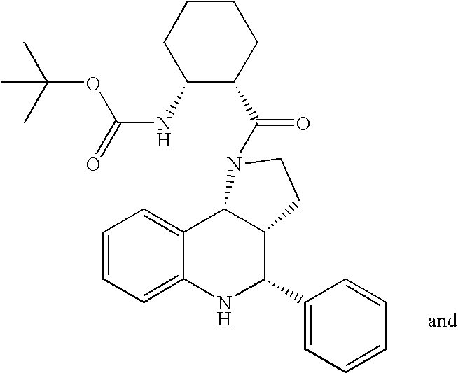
C1CCC(C(N2C3C4=CC=CC=C4NC(C4=CC=CC=C4)C3CC2)=O)C(NC(=O)OC(C)(C)C)C1
